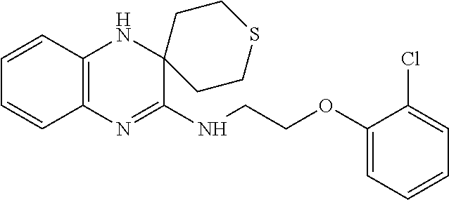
C(OC1=CC=CC=C1Cl)CNC1=NC2=C(NC13CCSCC3)C=CC=C2
